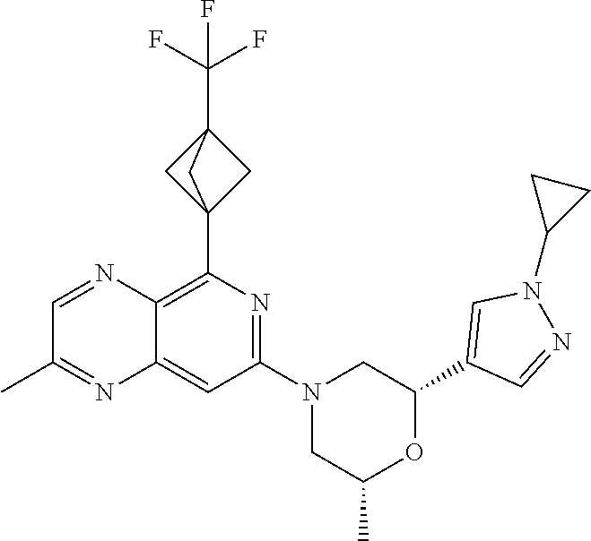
C12(C3=C4C(=CC(N5CC(C)OC(C6=CN(C7CC7)N=C6)C5)=N3)N=C(C)C=N4)CC(C(F)(F)F)(C1)C2
